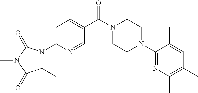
C1=C(N2C(C)C(=O)N(C)C2=O)N=CC(C(N2CCN(C3=NC(C)=C(C)C=C3C)CC2)=O)=C1
